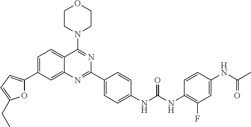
O1C(C2=CC=C3C(=C2)N=C(C2=CC=C(NC(NC4=C(F)C=C(NC(C)=O)C=C4)=O)C=C2)N=C3N2CCOCC2)=CC=C1CC
